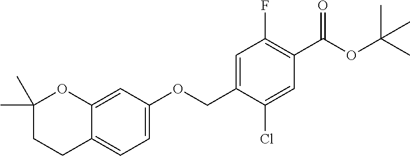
C1=C(COC2=CC=C3C(=C2)OC(C)(C)CC3)C(Cl)=CC(C(OC(C)(C)C)=O)=C1F
